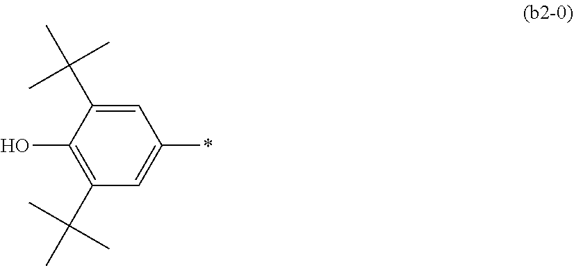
C1=C(C(C)(C)C)C(O)=C(C(C)(C)C)C=C1*
